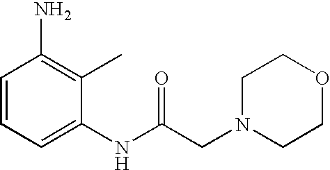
C1=CC=C(NC(CN2CCOCC2)=O)C(C)=C1N
